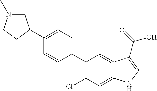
C1(C2CN(C)CC2)=CC=C(C2=C(Cl)C=C3C(=C2)C(C(=O)O)=CN3)C=C1
